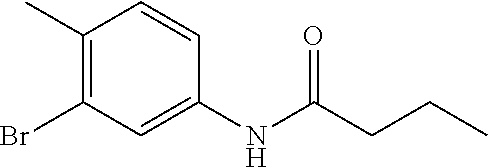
C1(C)=C(Br)C=C(NC(CCC)=O)C=C1
